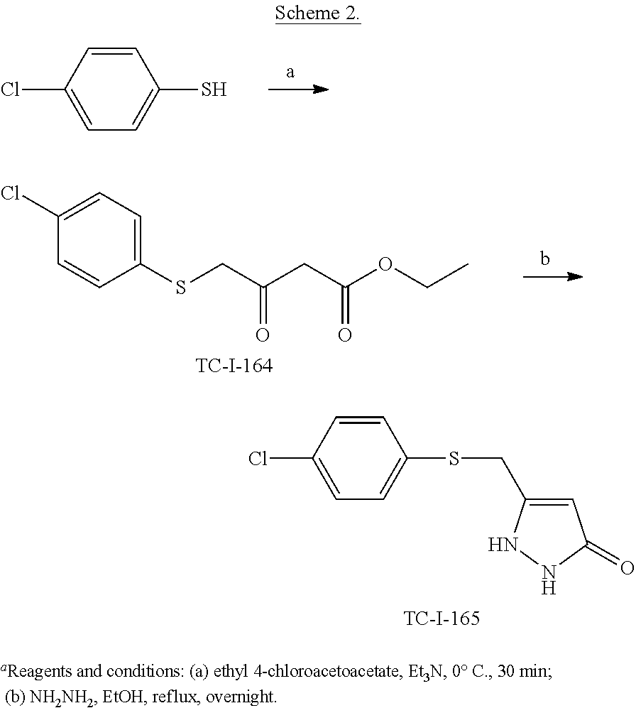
ClC1=CC=C(S)C=C1.C1=C(CSC2=CC=C(Cl)C=C2)NNC1=O.C1=CC(SCC(CC(OCC)=O)=O)=CC=C1Cl
